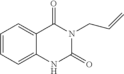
C1=CC=C2C(=C1)C(=O)N(CC=C)C(=O)N2
